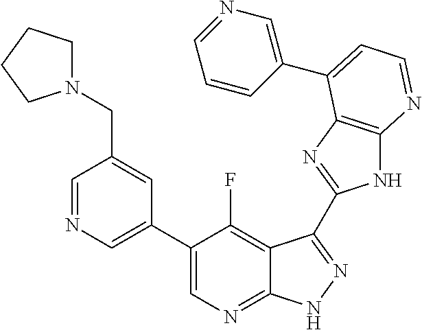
C1=NC=C(C2=CN=C3C(=C2F)C(C2=NC4=C(N2)N=CC=C4C2=CN=CC=C2)=NN3)C=C1CN1CCCC1
